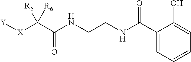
C1(C(NCCNC(C([X][Y])([R5])[R6])=O)=O)=CC=CC=C1O
